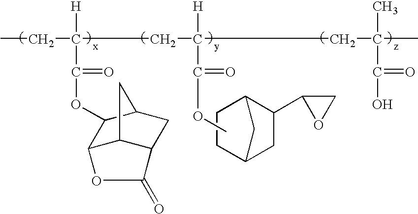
C1C2CC(C3OC3)C(C1)C2.CCC(CC(CC(C)(C)C(O)=O)([H])C(OC)=O)([H])C(OC1C2C3C(CC1C3)C(=O)O2)=O
